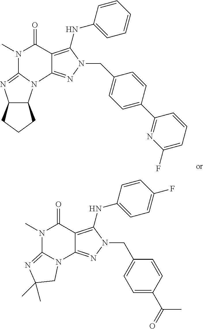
C12C(N3C(=N1)N(C)C(=O)C1=C(NC4=CC=CC=C4)N(CC4=CC=C(C5=NC(F)=CC=C5)C=C4)N=C31)CCC2.N1(C)C2=NC(C)(C)CN2C2=NN(CC3=CC=C(C(C)=O)C=C3)C(NC3=CC=C(F)C=C3)=C2C1=O
